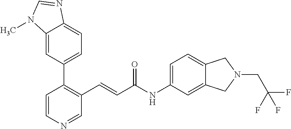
C1=CN=CC(C=CC(NC2=CC=C3C(=C2)CN(CC(F)(F)F)C3)=O)=C1C1=CC=C2C(=C1)N(C)C=N2
